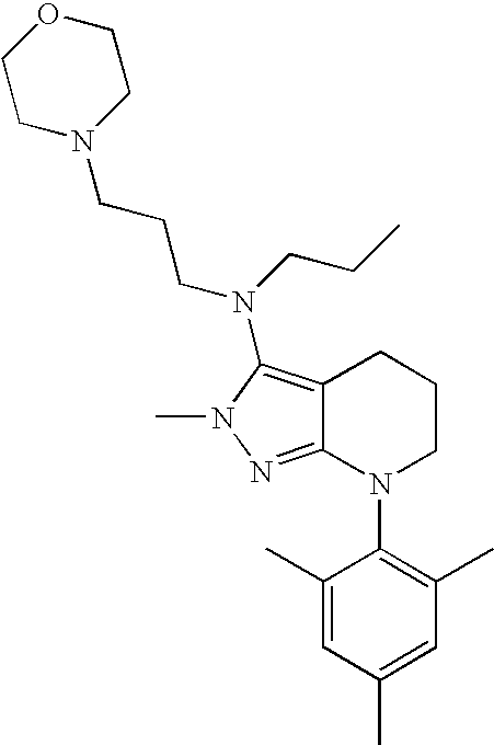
C12=C(N(CCC)CCCN3CCOCC3)N(C)N=C1N(C1=C(C)C=C(C)C=C1C)CCC2
